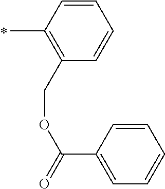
C1(C)=C(COC(C2=CC=CC=C2)=O)C=CC=C1
